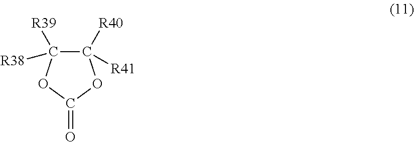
C1([R40])([R41])C([R39])([R38])OC(=O)O1
